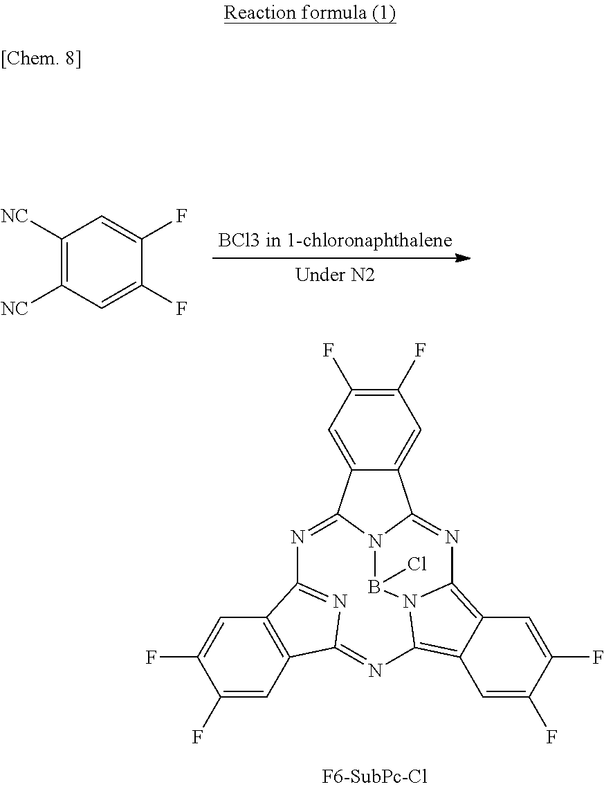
C1(F)=C(F)C=C2C(=C1)C1=NC3=C4C(=C5N3B(Cl)N1C2=NC1=NC(=N5)C2=C1C=C(F)C(F)=C2)C=C(F)C(F)=C4.C1([NC])=C([NC])C=C(F)C(F)=C1
